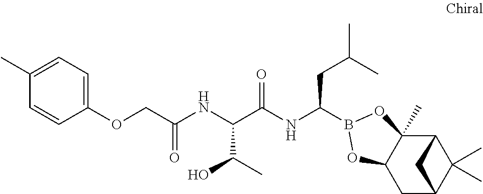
C12C3(C)C(CC(C1(C)C)C2)OB(C(NC(C(NC(=O)COC1=CC=C(C)C=C1)C(C)O)=O)CC(C)C)O3
